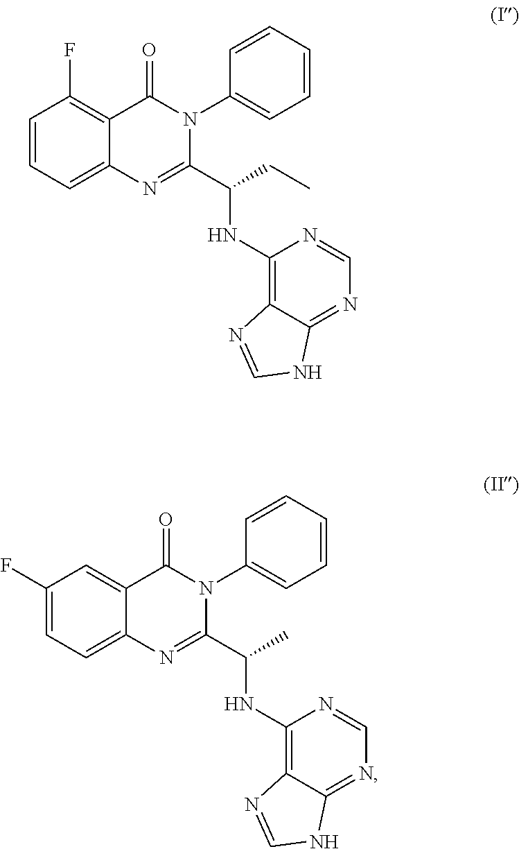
C1=C2C(=CC(F)=C1)C(=O)N(C1=CC=CC=C1)C(C(C)NC1=C3C(=NC=N1)NC=N3)=N2.C1=C2C(=C(F)C=C1)C(=O)N(C1=CC=CC=C1)C(C(CC)NC1=C3C(=NC=N1)NC=N3)=N2
